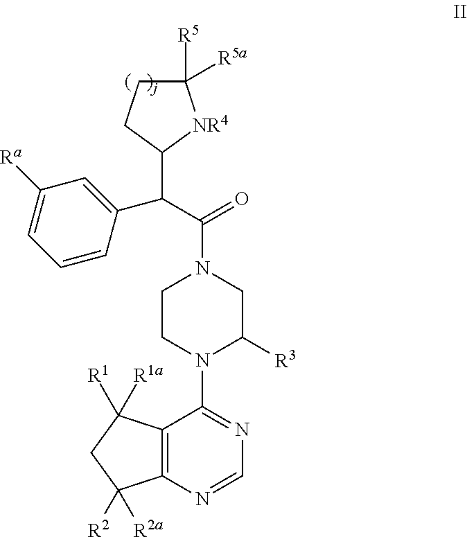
C1([R5])([R5a])CCC(C(C(=O)N2CCN(C3=NC=NC4=C3C([R1])([R1a])CC4([R2])[R2a])C([R3])C2)C2=CC([Ra])=CC=C2)[NR4]1
